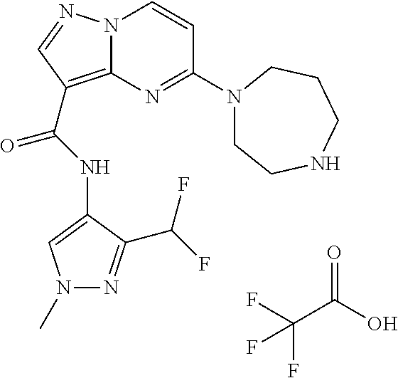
FC(C(O)=O)(F)F.N(C(=O)C1=C2N(N=C1)C=CC(N1CCNCCC1)=N2)C1=CN(C)N=C1C(F)F
